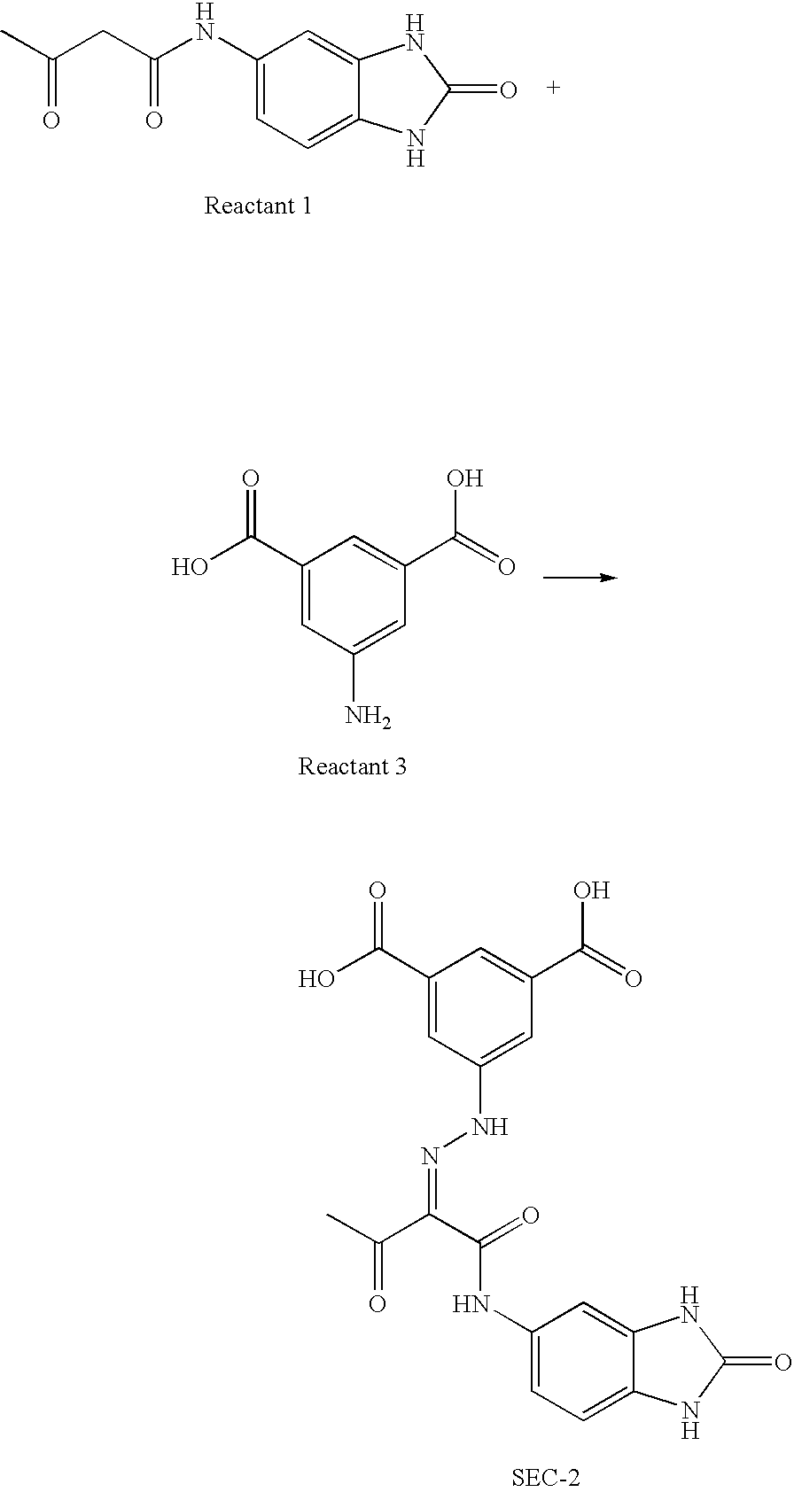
C1(NC(CC(C)=O)=O)=CC=C2C(=C1)NC(=O)N2.C1(C(=O)O)=CC(N)=CC(C(=O)O)=C1.C1(NC(=O)C(=NNC2=CC(C(=O)O)=CC(C(=O)O)=C2)C(=O)C)=CC=C2C(=C1)NC(=O)N2
